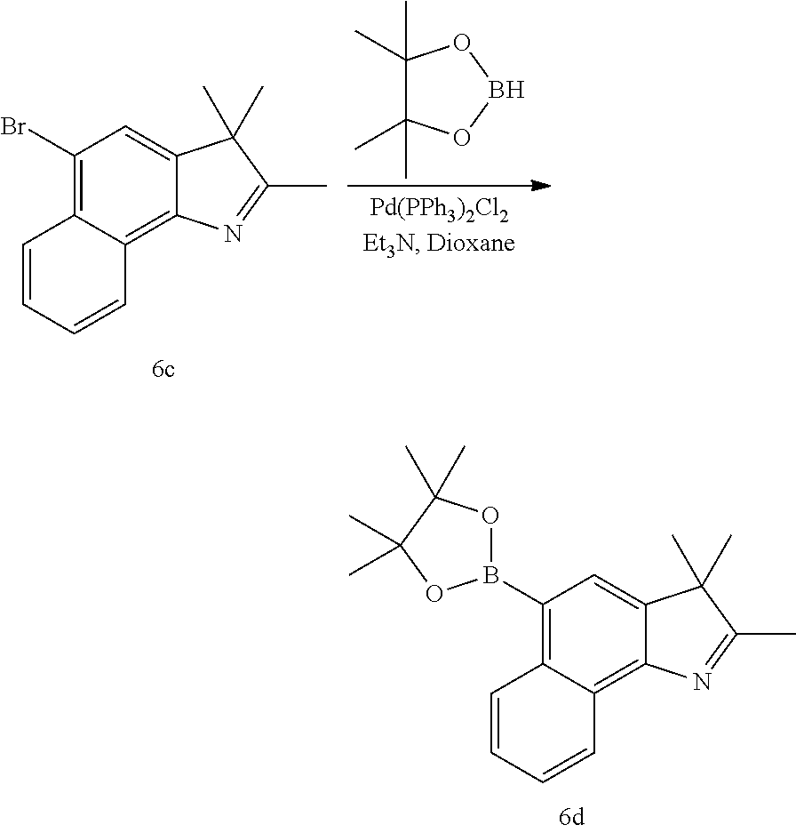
C12=C(B3OC(C)(C)C(C)(C)O3)C=C3C(=C1C=CC=C2)N=C(C)C3(C)C.C1(C)(C)C(C)(C)OBO1.C12=C(Br)C=C3C(=C1C=CC=C2)N=C(C)C3(C)C
